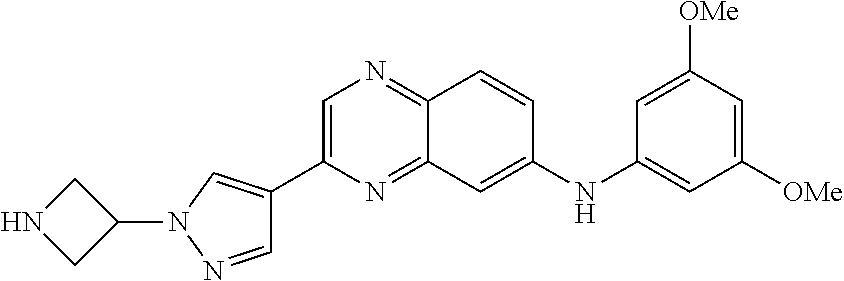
C1(C2=CN(C3CNC3)N=C2)=CN=C2C(=N1)C=C(NC1=CC([OMe])=CC([OMe])=C1)C=C2
